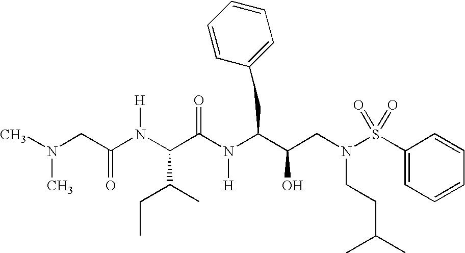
N(C(C(N(C(C(CN(S(C1=CC=CC=C1)(=O)=O)CCC(C)C)O)CC1=CC=CC=C1)[H])=O)C(CC)C)(C(CN(C)C)=O)[H]
